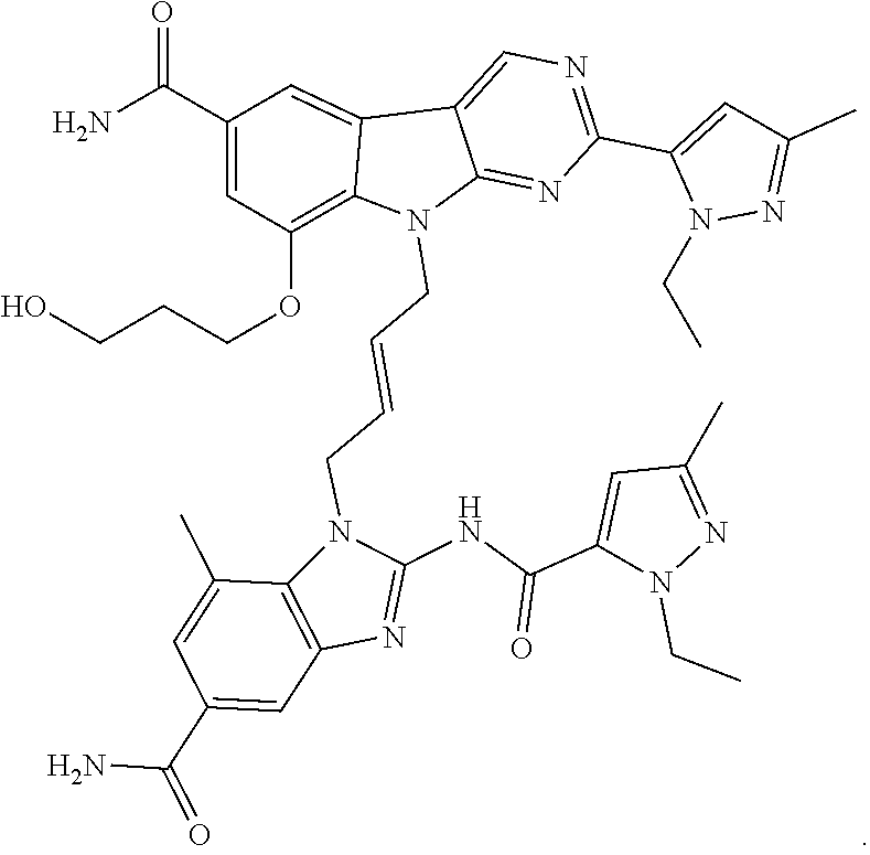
N1(CC)N=C(C)C=C1C(NC1=NC2=C(C(C)=CC(C(N)=O)=C2)N1CC=CCN1C2=NC(C3=CC(C)=NN3CC)=NC=C2C2=CC(C(N)=O)=CC(OCCCO)=C21)=O
